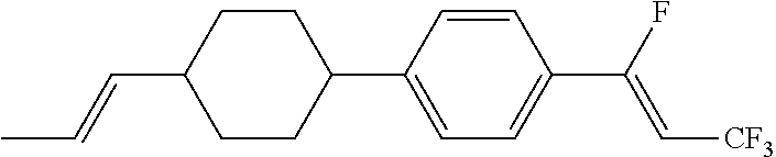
C1CC(C2=CC=C(C(F)=C[CF3])C=C2)CCC1C=CC
